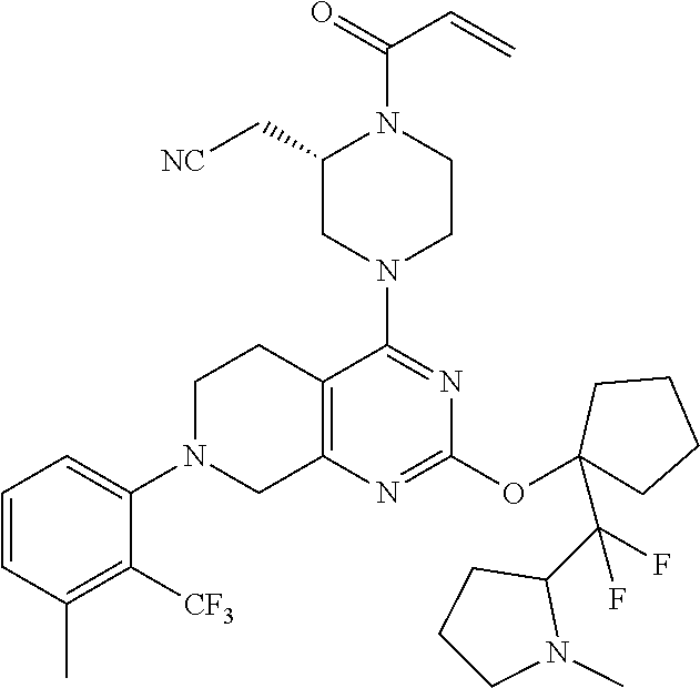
C1=CC(C)=C([CF3])C(N2CC3=C(CC2)C(N2CCN(C(=O)C=C)C(C[NC])C2)=NC(OC2(C(C4CCCN4C)(F)F)CCCC2)=N3)=C1
